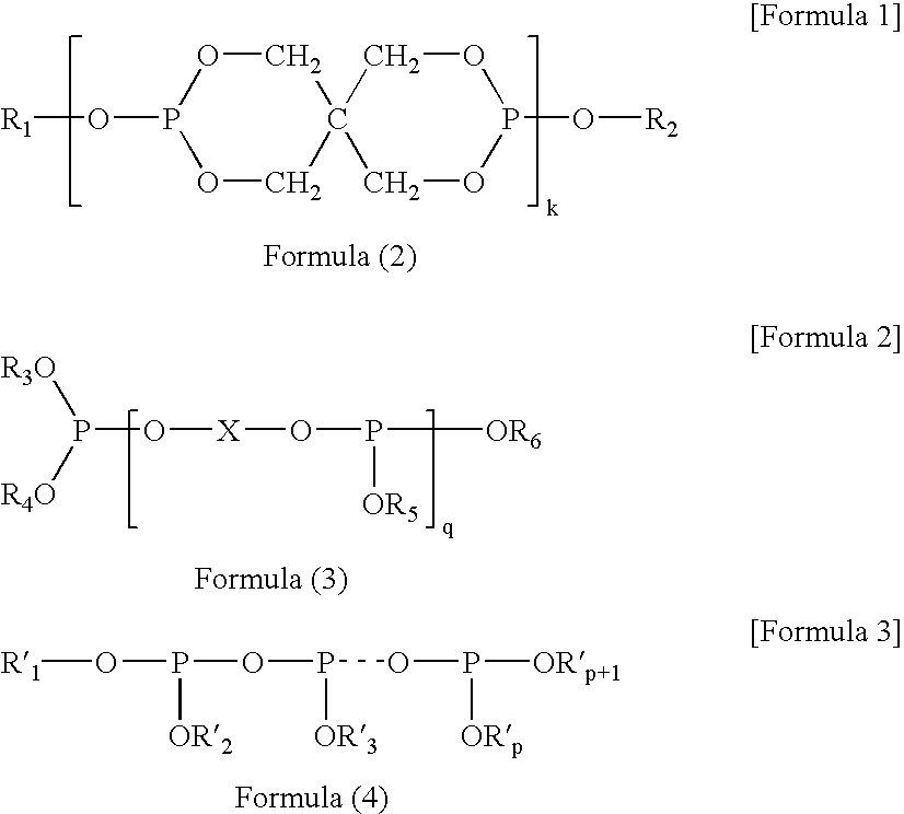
O1CC2(COP1O[R1])COP(O[R2])OC2.P(O[X]OP([OR5])[OR6])([R3O])[R4O].O(P([OR2])OP([OR3])OP([ORp])[ORp+1])[R1]
